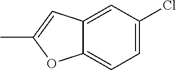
C12=CC=C(Cl)C=C1C=C(C)O2
